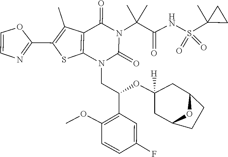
C1=CC(F)=CC(C(CN2C(=O)N(C(C(=O)NS(=O)(=O)C3(C)CC3)(C)C)C(=O)C3=C2SC(C2=NC=CO2)=C3C)OC2([H])CC3CCC(C2)O3)=C1OC
